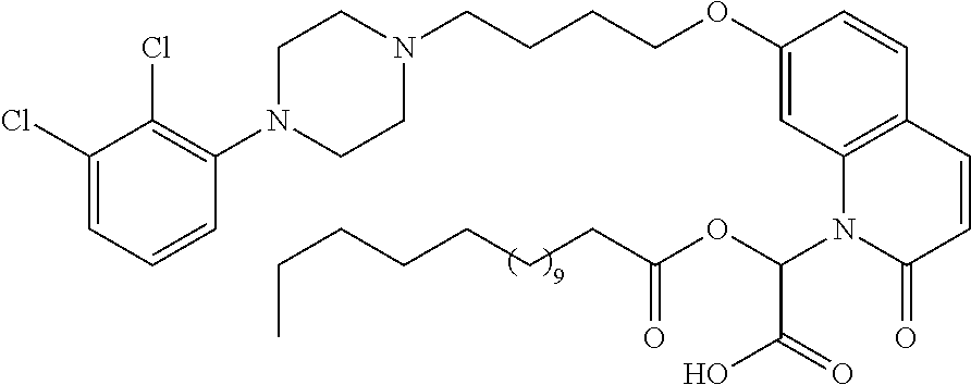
C1(Cl)=CC=CC(N2CCN(CCCCOC3=CC4=C(C=C3)C=CC(=O)N4C(OC(=O)CCCCCCC)C(O)=O)CC2)=C1Cl
